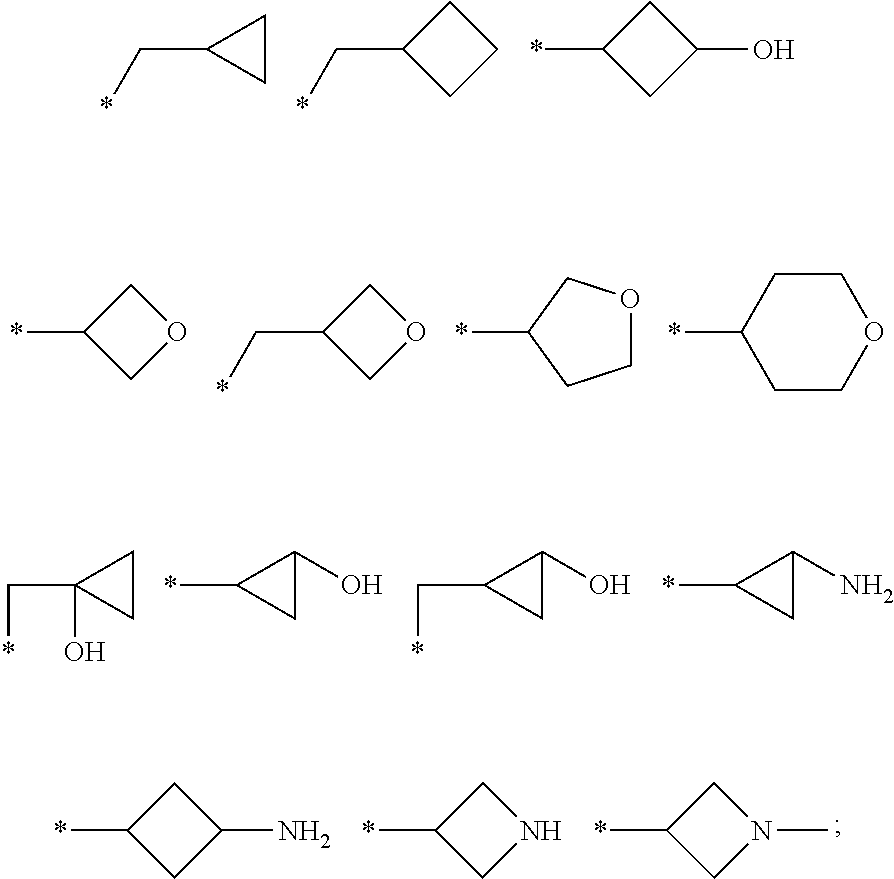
C1CC1C*.C1(C*)CCC1.C1(*)CC(O)C1.C1(*)COC1.C1(C*)COC1.C1(*)CCOC1.C1(*)CCOCC1.C1CC1(C*)O.C1C(O)C1*.C1C(O)C1C*.C1C(N)C1*.C1(*)CC(N)C1.C1(*)CNC1.C1(*)CN(C)C1
